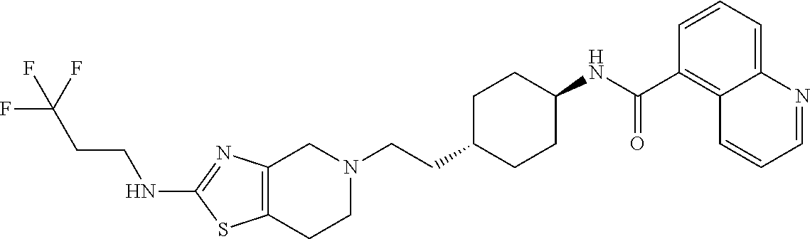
C12=C(CCN(CCC3CCC(NC(C4=C5C(=CC=C4)N=CC=C5)=O)CC3)C1)SC(NCCC(F)(F)F)=N2
